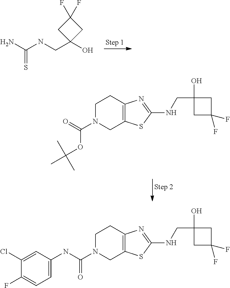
C1(CNC(N)=S)(O)CC(F)(F)C1.CC(C)(OC(=O)N1CC2=C(N=C(NCC3(O)CC(F)(F)C3)S2)CC1)C.C12=C(CCN(C(=O)NC3=CC=C(F)C(Cl)=C3)C1)N=C(NCC1(O)CC(F)(F)C1)S2
